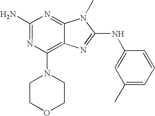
NC1=NC(N2CCOCC2)=C2C(=N1)N(C)C(NC1=CC(C)=CC=C1)=N2
